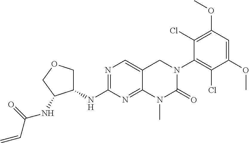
N1=C(NC2COCC2NC(C=C)=O)N=C2C(=C1)CN(C1=C(Cl)C(OC)=CC(OC)=C1Cl)C(=O)N2C
